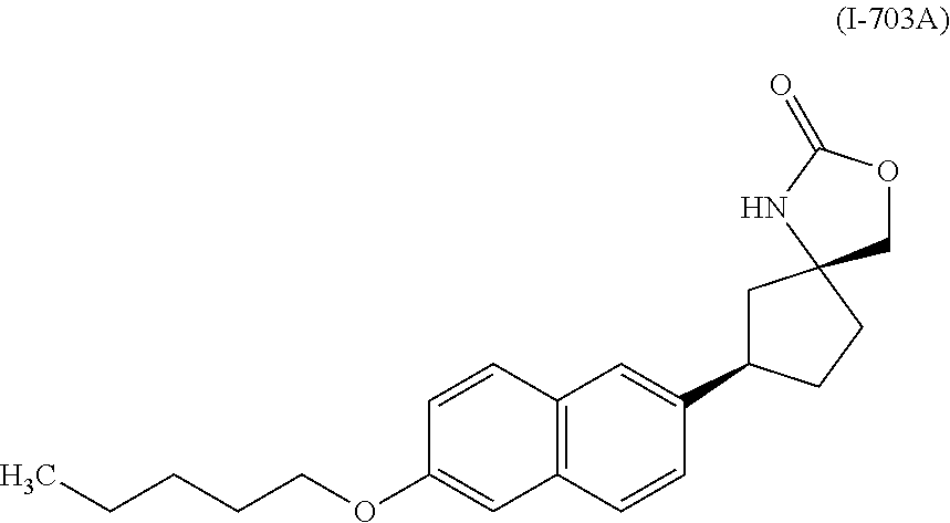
C12=C(C=CC(C3CC4(CC3)COC(=O)N4)=C1)C=C(OCCCCC)C=C2
